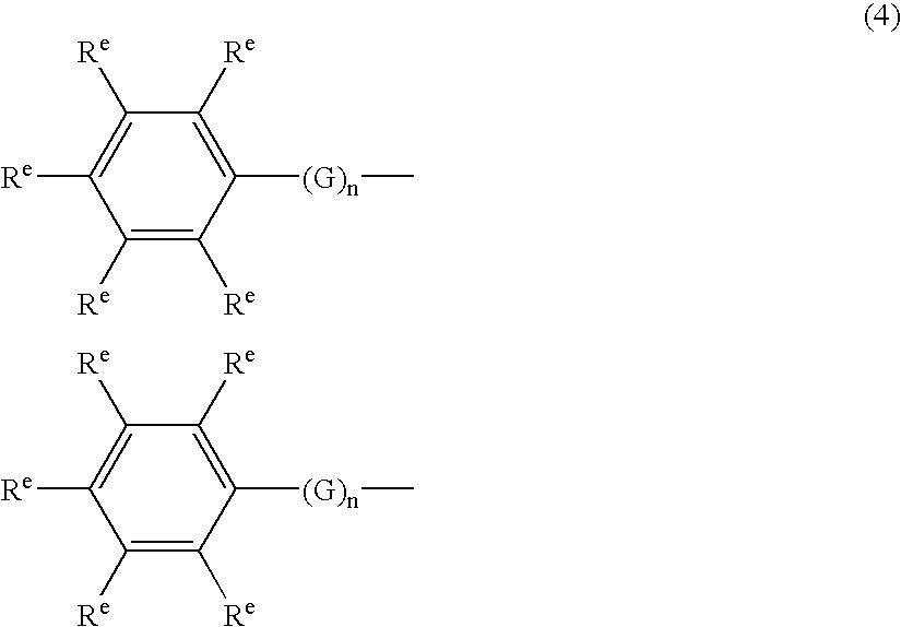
C1([Re])=C([Re])C([Re])=C([Re])C([Re])=C1[(G)n]C.C1([Re])=C([Re])C([Re])=C([(G)n]C)C([Re])=C1[Re]
